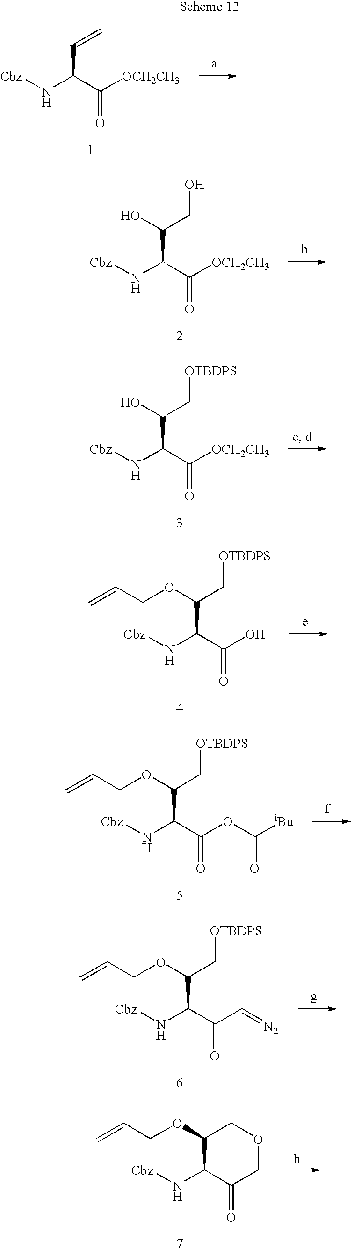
[Cbz]NC(C([OCH2CH3])=O)C=C.[Cbz]NC(C([OCH2CH3])=O)C(CO)O.[Cbz]NC(C([OCH2CH3])=O)C(C[OTBDPS])O.[Cbz]NC(C(O)=O)C(C[OTBDPS])OCC=C.[Cbz]NC(C(OC([iBu])=O)=O)C(C[OTBDPS])OCC=C.[Cbz]NC(C(C=[N2])=O)C(C[OTBDPS])OCC=C.C1(OCC=C)C(N[Cbz])C(=O)COC1
